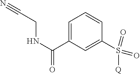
C1=C(C(NCC#N)=O)C=C(S(=O)(=O)[Q])C=C1
